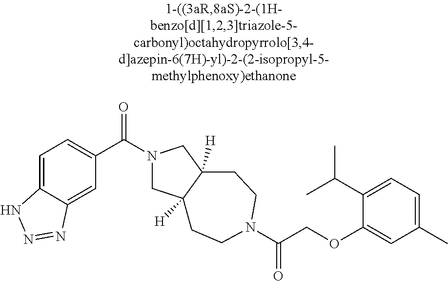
C1=C2C(=CC=C1C(=O)N1CC3([H])C([H])(C1)CCN(C(=O)COC1=CC(C)=CC=C1C(C)C)CC3)NN=N2
